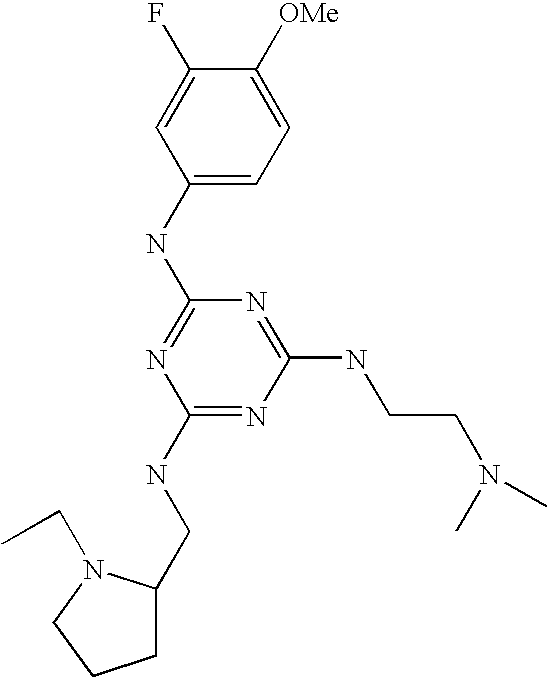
C1(NC2=NC(NCC3CCCN3CC)=NC(NCCN(C)C)=N2)=CC=C([OMe])C(F)=C1
